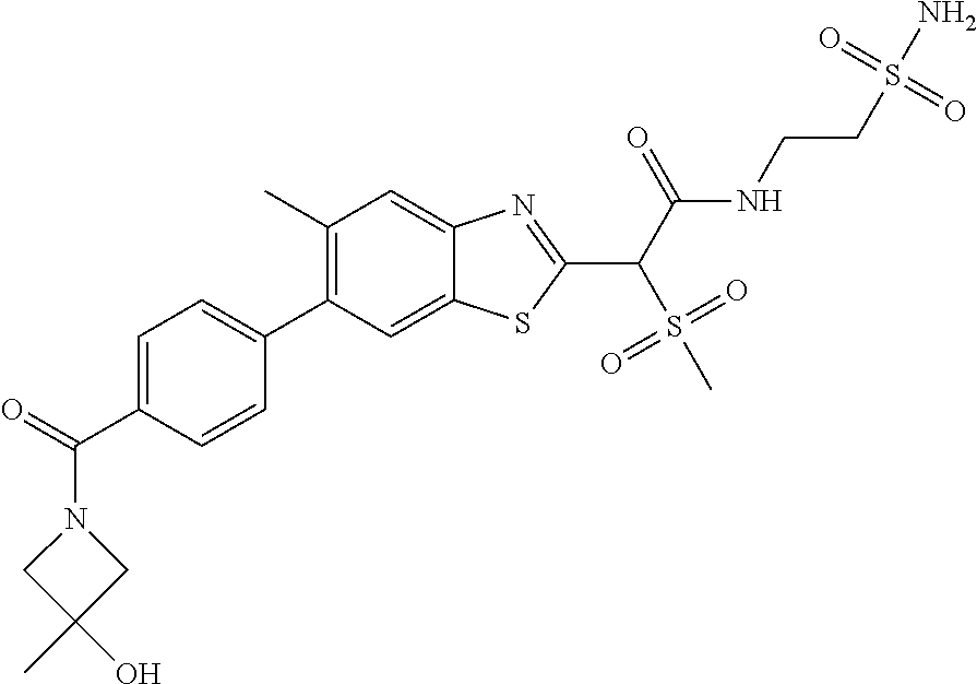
C1(C)=C(C2=CC=C(C(N3CC(C)(O)C3)=O)C=C2)C=C2C(=C1)N=C(C(S(C)(=O)=O)C(=O)NCCS(N)(=O)=O)S2
